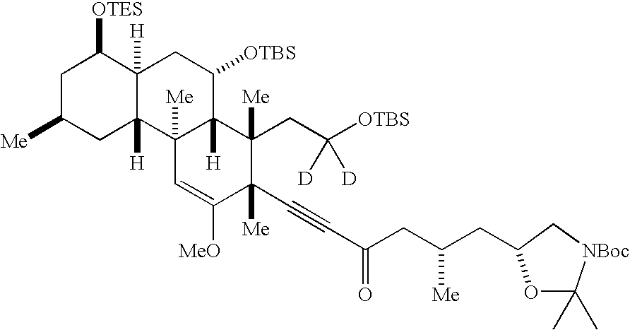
C1C([Me])CC2([H])C([H])(C1[OTES])CC([OTBS])C1([H])C2([Me])C=C([MeO])C(C#CC(=O)CC(CC2OC(C)(C)[NBoc]C2)[Me])([Me])C1([Me])CC([OTBS])([D])[D]
